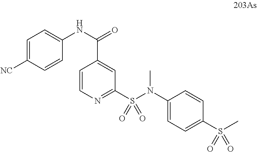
C1(N(S(C2=NC=CC(C(NC3=CC=C([NC])C=C3)=O)=C2)(=O)=O)C)=CC=C(S(C)(=O)=O)C=C1
